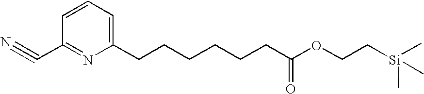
C(C1=NC(CCCCCCC(OCC[Si](C)(C)C)=O)=CC=C1)#N
